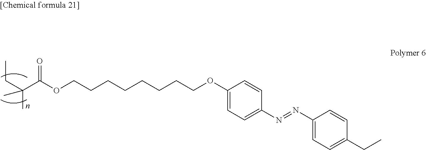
C(C(OCCCCCCCCOC1=CC=C(N=NC2=CC=C(CC)C=C2)C=C1)=O)(CC)(C)C
